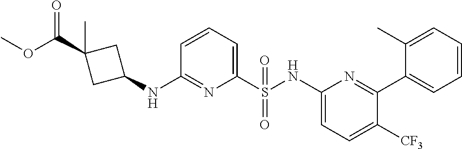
C1(S(NC2=CC=C([CF3])C(C3=CC=CC=C3C)=N2)(=O)=O)=CC=CC(NC2CC(C(OC)=O)(C)C2)=N1
